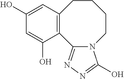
C12=C(C=C(O)C=C1O)CCCCN1C2=NN=C1O
